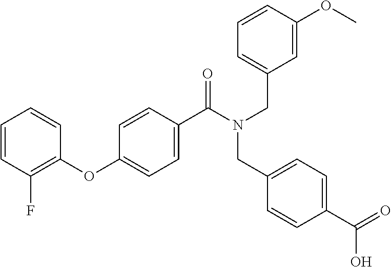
C1=CC(F)=C(OC2=CC=C(C(=O)N(CC3=CC=C(C(O)=O)C=C3)CC3=CC=CC(OC)=C3)C=C2)C=C1
